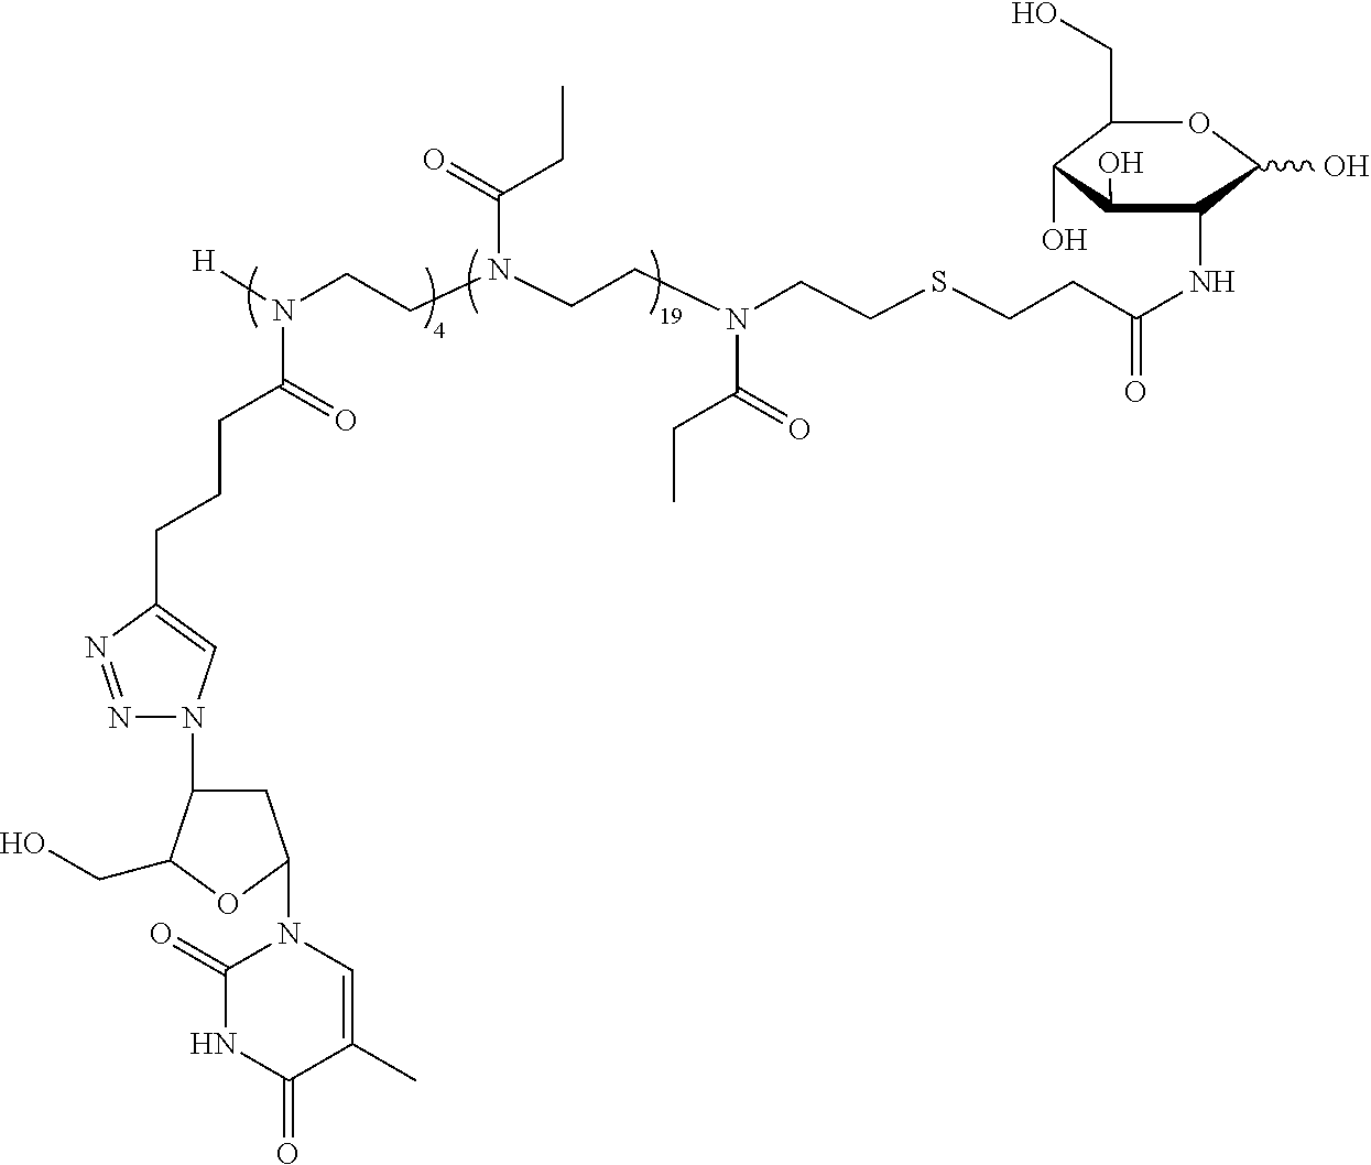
[H]N(CCN(CCN(CCSCCC(NC1C(O)C(O)C(CO)OC1O)=O)C(=O)CC)C(=O)CC)C(=O)CCCC1=CN(C2CC(N3C(=O)NC(=O)C(C)=C3)OC2CO)N=N1
